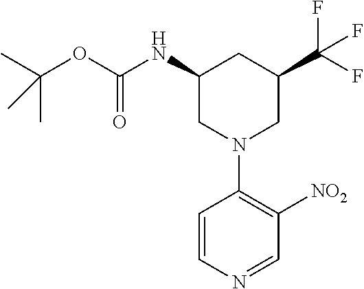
CC(OC(NC1CC(C(F)(F)F)CN(C2=C([NO2])C=NC=C2)C1)=O)(C)C
